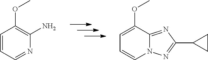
C1=CC=NC(N)=C1OC.C1=C(OC)C2=NC(C3CC3)=NN2C=C1
